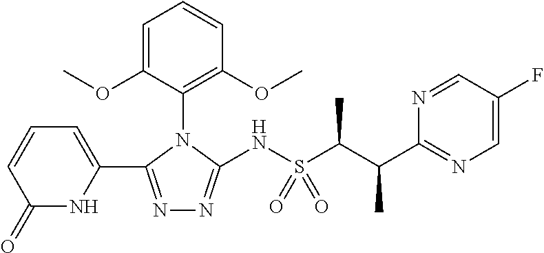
C1=CC=C(C2=NN=C(NS(C(C(C3=NC=C(F)C=N3)C)C)(=O)=O)N2C2=C(OC)C=CC=C2OC)NC1=O
